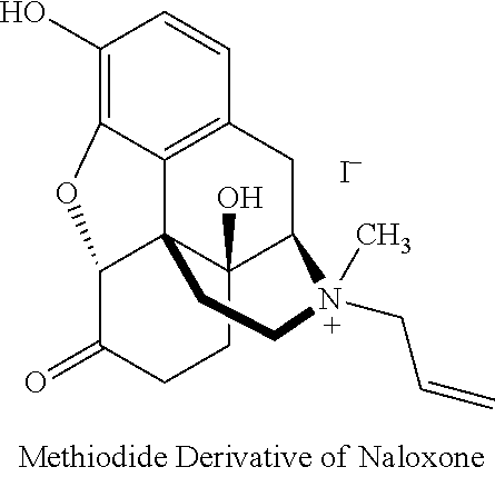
C1(O)=C2C3=C(C=C1)CC1C4(O)C3(C(C(=O)CC4)O2)CCN1(CC=C)C.[I-]
